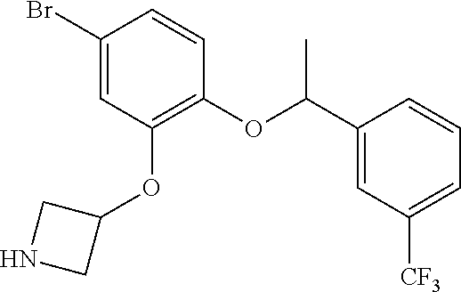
C(OC1=C(OC2CNC2)C=C(Br)C=C1)(C1=CC([CF3])=CC=C1)C
